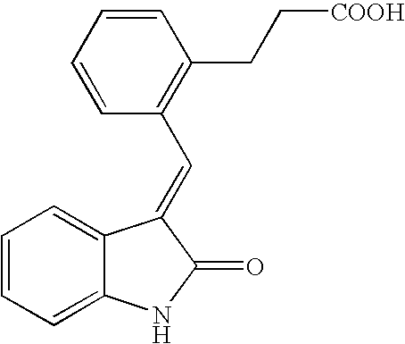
C1=CC=C2C(=C1)C(=CC1=C(CC[COOH])C=CC=C1)C(=O)N2
